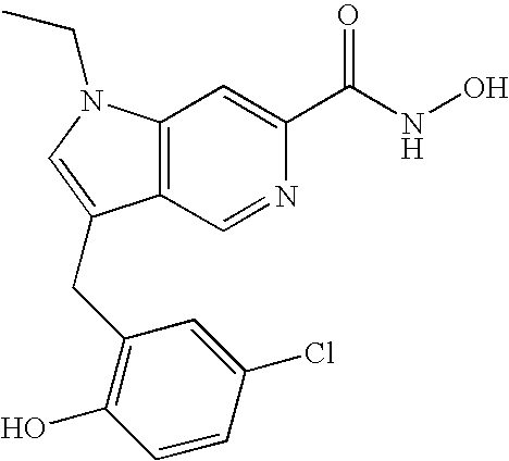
C12=C(N(CC)C=C1CC1=C(O)C=CC(Cl)=C1)C=C(C(NO)=O)N=C2
